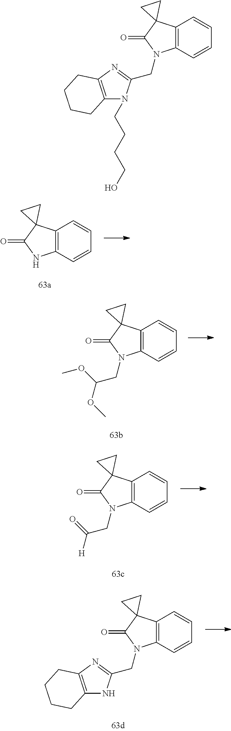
C12(C(=O)NC3=C1C=CC=C3)CC2.C12(C(=O)N(CC(=O)[H])C3=C1C=CC=C3)CC2.C12(C(=O)N(CC(OC)OC)C3=C1C=CC=C3)CC2.C12(C(=O)N(CC3=NC4=C(CCCC4)N3)C3=C1C=CC=C3)CC2.C12=C(N=C(CN3C(=O)C4(C5=C3C=CC=C5)CC4)N1CCCCO)CCCC2
